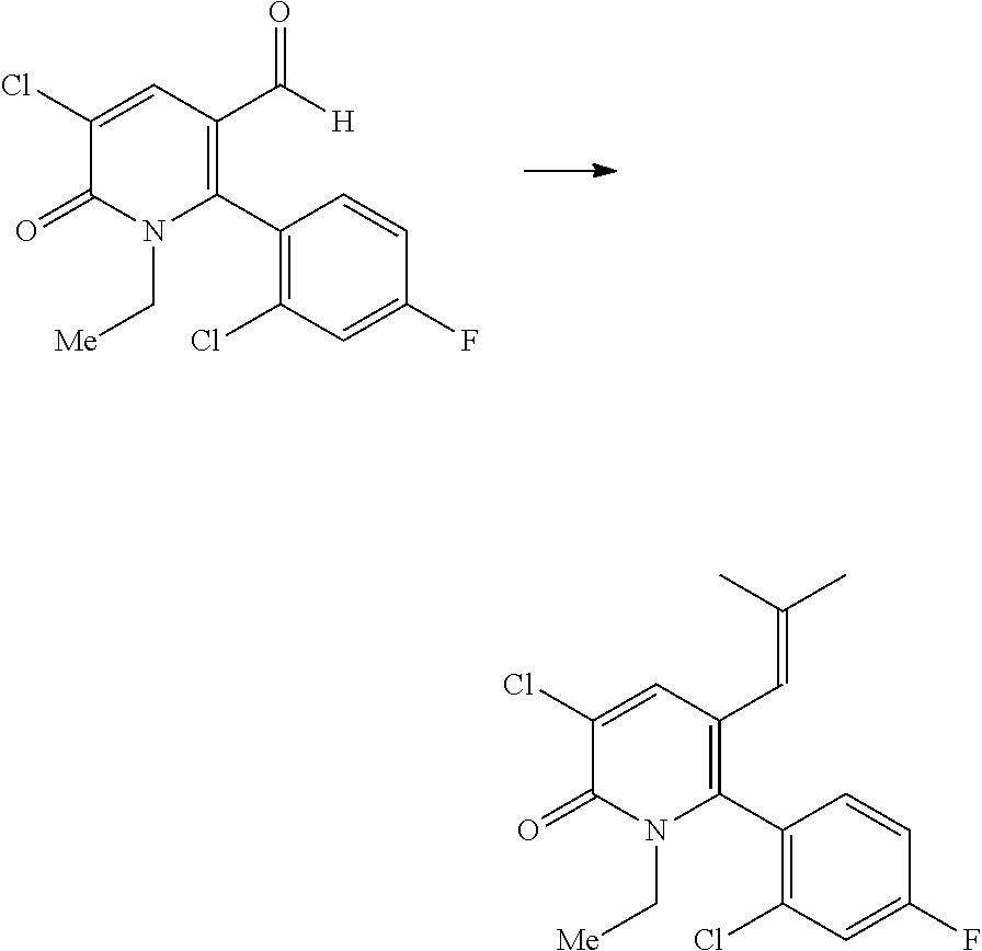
C1(C2=C(C([H])=O)C=C(Cl)C(=O)N2C[Me])=C(Cl)C=C(F)C=C1.C1(C2=C(C=C(C)C)C=C(Cl)C(=O)N2C[Me])=C(Cl)C=C(F)C=C1
